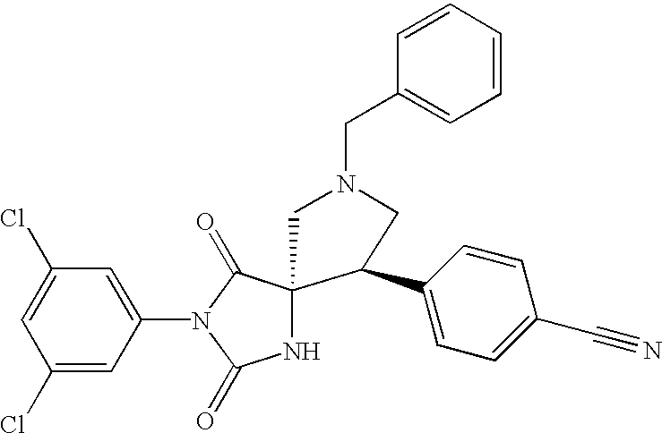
C1=C(Cl)C=C(N2C(=O)C3(NC2=O)C(C2=CC=C(C#N)C=C2)CN(CC2=CC=CC=C2)C3)C=C1Cl
